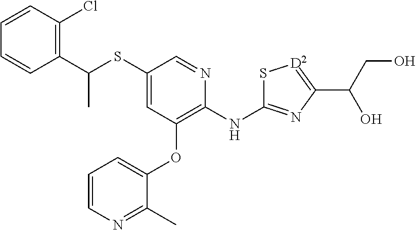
CC(C1=C(Cl)C=CC=C1)SC1=CC(OC2=CC=CN=C2C)=C(NC2=NC(C(CO)O)=[D2]S2)N=C1
